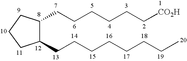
C1(CCCCCCCC)C(CCCCCC[CO2H])CCC1
